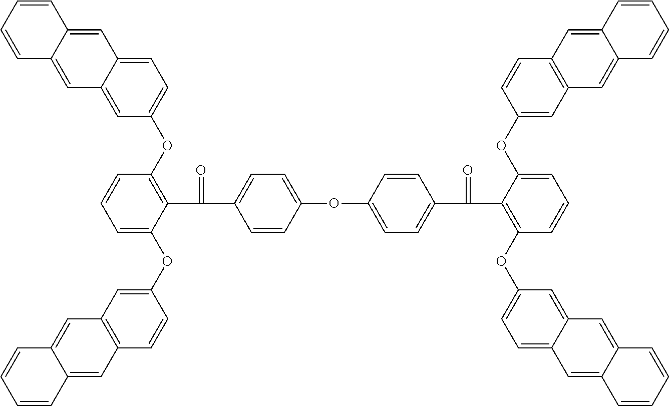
C1=CC=CC2=CC3=CC=C(OC4=C(C(=O)C5=CC=C(OC6=CC=C(C(=O)C7=C(OC8=CC=C9C(=C8)C=C8C(=C9)C=CC=C8)C=CC=C7OC7=CC8=C(C=C7)C=C7C(=C8)C=CC=C7)C=C6)C=C5)C(OC5=CC6=C(C=C5)C=C5C(=C6)C=CC=C5)=CC=C4)C=C3C=C12
